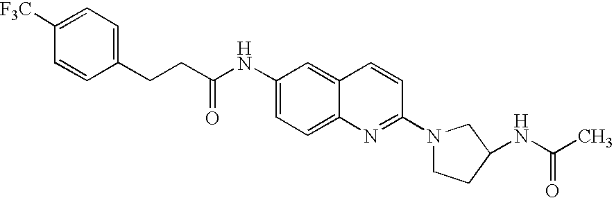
C1(NC(=O)CCC2=CC=C([F3C])C=C2)=CC=C2C(=C1)C=CC(N1CCC(NC(C)=O)C1)=N2
